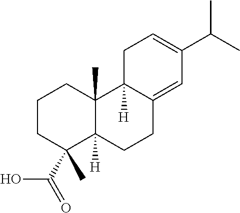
C1CC(C)(C(=O)O)C2([H])C(C)(C1)C1([H])C(=CC(C(C)C)=CC1)CC2
